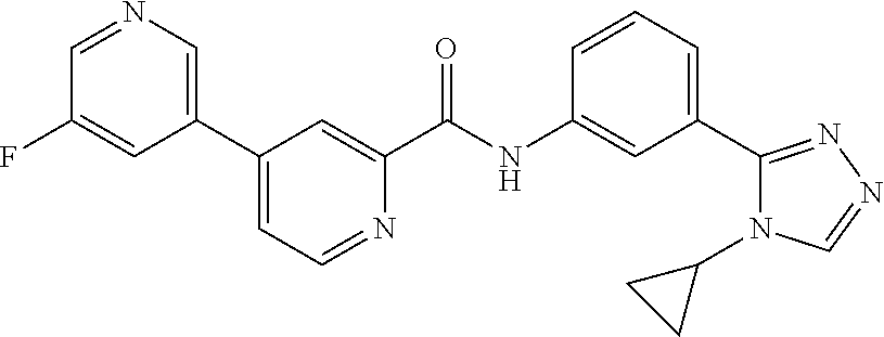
C1(F)=CC(C2=CC=NC(C(NC3=CC(C4=NN=CN4C4CC4)=CC=C3)=O)=C2)=CN=C1
